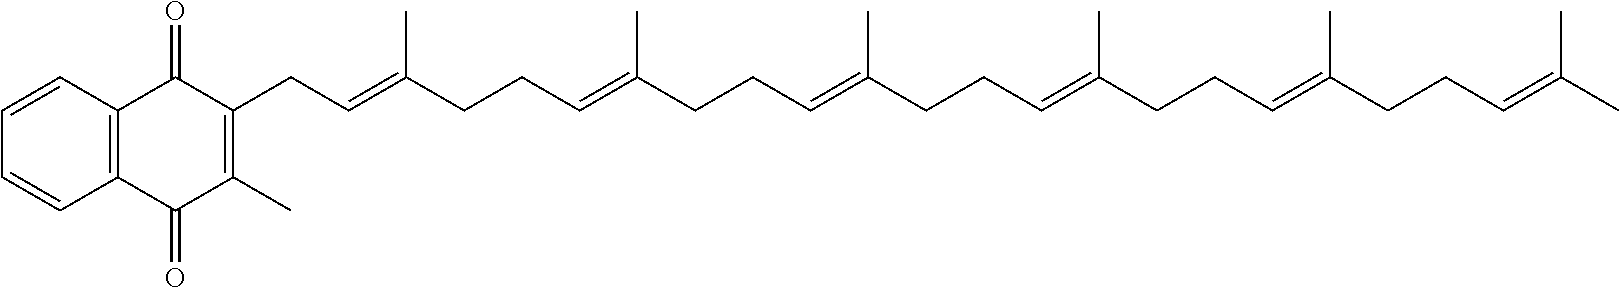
C1=CC2=C(C=C1)C(=O)C(C)=C(CC=C(CCC=C(CCC=C(CCC=C(CCC=C(CCC=C(C)C)C)C)C)C)C)C2=O
